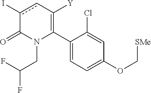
C1(C2=C([Y])cc(I)C(=O)N2CC(F)F)=CC=C(OC[SMe])C=C1Cl
